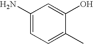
C1(N)=CC=C(C)C(O)=C1
